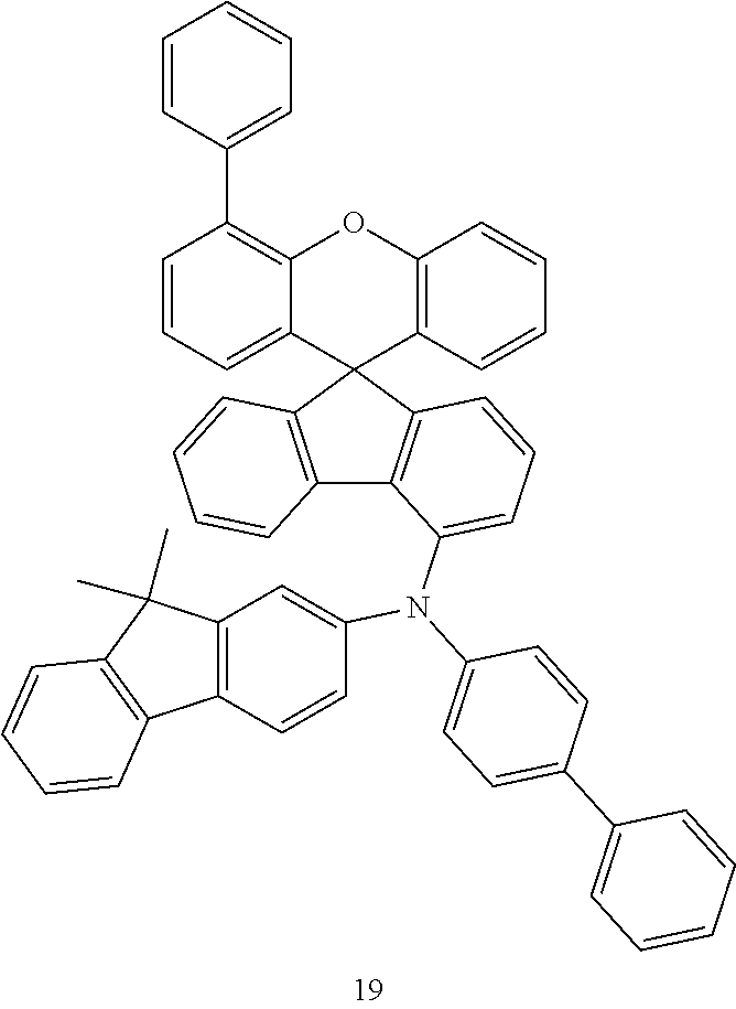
C1=CC=C2C(=C1C1=CC=CC=C1)OC1=C(C23C2=C(C4=C3C=CC=C4N(C3=CC=C(C4=CC=CC=C4)C=C3)C3=CC4=C(C=C3)C3=C(C4(C)C)C=CC=C3)C=CC=C2)C=CC=C1
